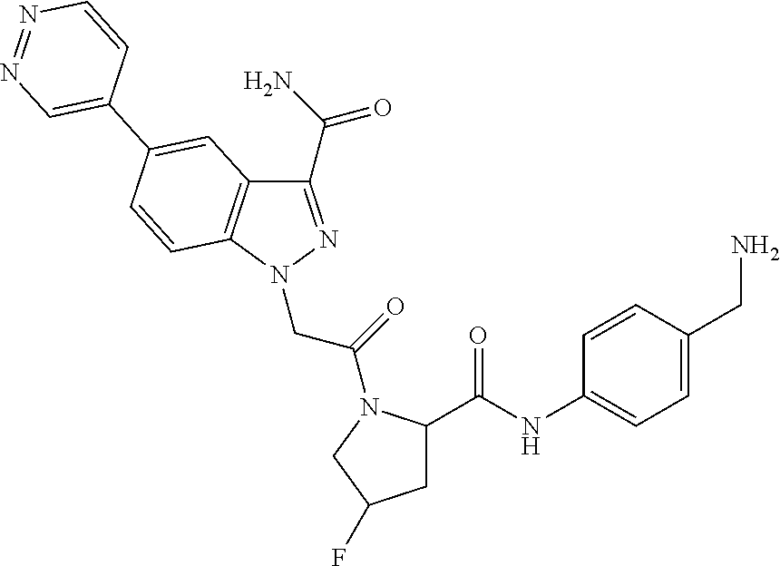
C1(C(N)=O)=NN(CC(=O)N2C(C(NC3=CC=C(CN)C=C3)=O)CC(F)C2)C2=C1C=C(C1=CN=NC=C1)C=C2
